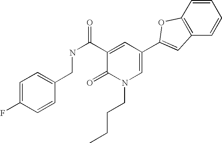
C1=C(F)C=CC(CNC(C2=CC(C3=CC4=C(C=CC=C4)O3)=CN(CCCC)C2=O)=O)=C1
